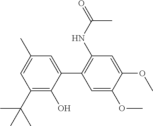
C1(C(C)(C)C)=C(O)C(C2=C(NC(=O)C)C=C(OC)C(OC)=C2)=CC(C)=C1
